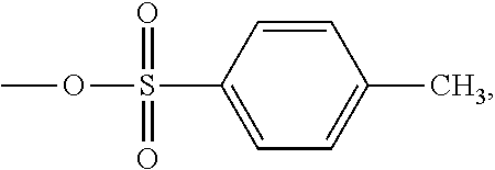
C1=CC(S(OC)(=O)=O)=CC=C1C
